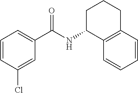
C1=C(Cl)C=CC=C1C(NC1C2=C(CCC1)C=CC=C2)=O
